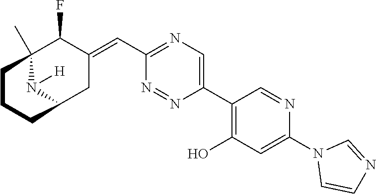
C12(C)N([H])C(CC(=CC3=NC=C(C4=C(O)C=C(N5C=CN=C5)N=C4)N=N3)C1F)CCC2
